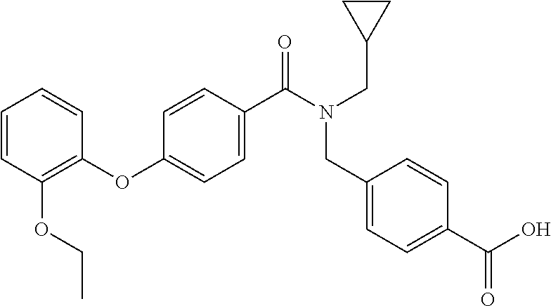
C1=CC(OCC)=C(OC2=CC=C(C(N(CC3CC3)CC3=CC=C(C(=O)O)C=C3)=O)C=C2)C=C1
